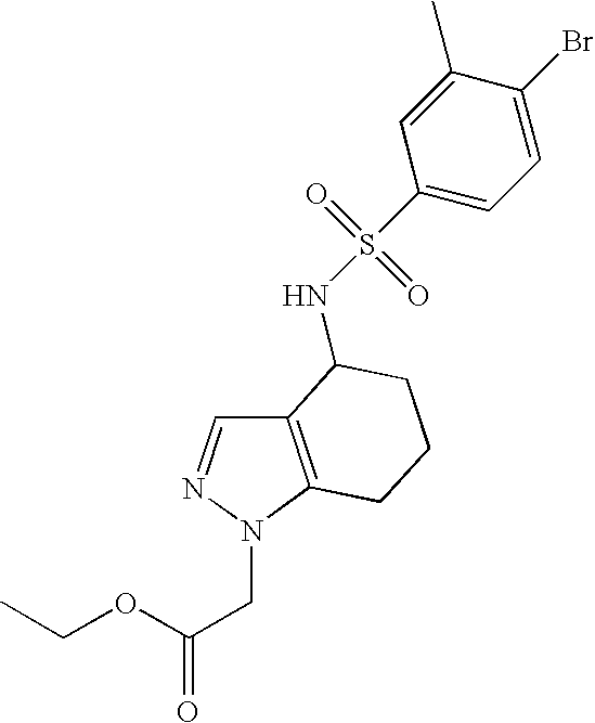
C12=C(N(CC(=O)OCC)N=C1)CCCC2NS(=O)(=O)C1=CC=C(Br)C(C)=C1
